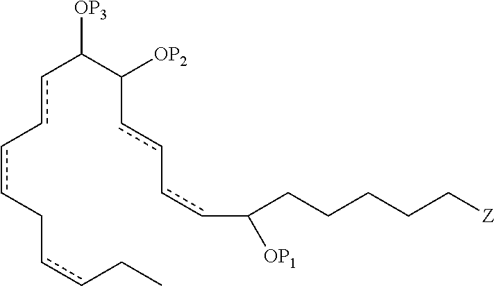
c(c-ccCccCC)C(C(cc-ccC(CCCCC[Z])[OP1])[OP2])[OP3]
